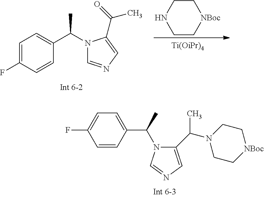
C1C[NBoc]CCN1.[Ti(OiPr)4].C1=C(F)C=CC(C(N2C=NC=C2C(=O)C)C)=C1.C1=CC(C(C)N2C(C(N3CC[NBoc]CC3)C)=CN=C2)=CC=C1F
